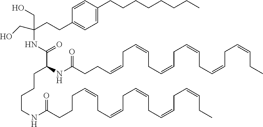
C1=C(CCCCCCCC)C=CC(CCC(CO)(CO)NC(C(NC(CCC=CCC=CCC=CCC=CCC=CCC=CCC)=O)CCCCNC(CCCC=CCC=CCC=CCC=CCC=CCC)=O)=O)=C1
